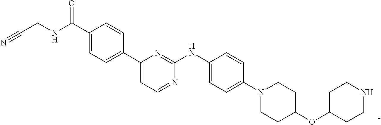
C1(C(NCC#N)=O)=CC=C(C2=CC=NC(NC3=CC=C(N4CCC(OC5CCNCC5)CC4)C=C3)=N2)C=C1
